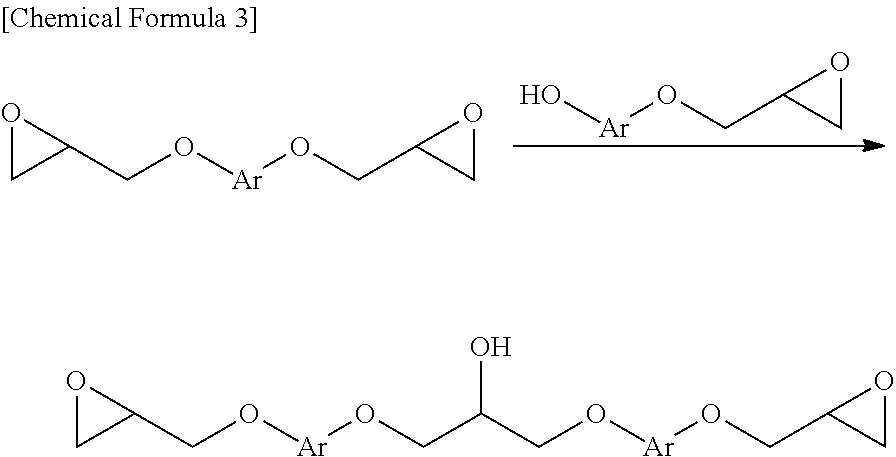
O[Ar]OCC1CO1.C1(CO[Ar]OCC2CO2)OC1.C1(CO[Ar]OCC(CO[Ar]OCC2CO2)O)OC1
